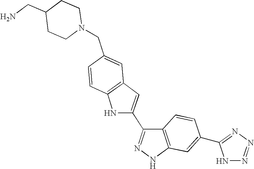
N1(CC2=CC3=C(C=C2)NC(C2=NNC4=C2C=CC(C2=NN=NN2)=C4)=C3)CCC(CN)CC1
